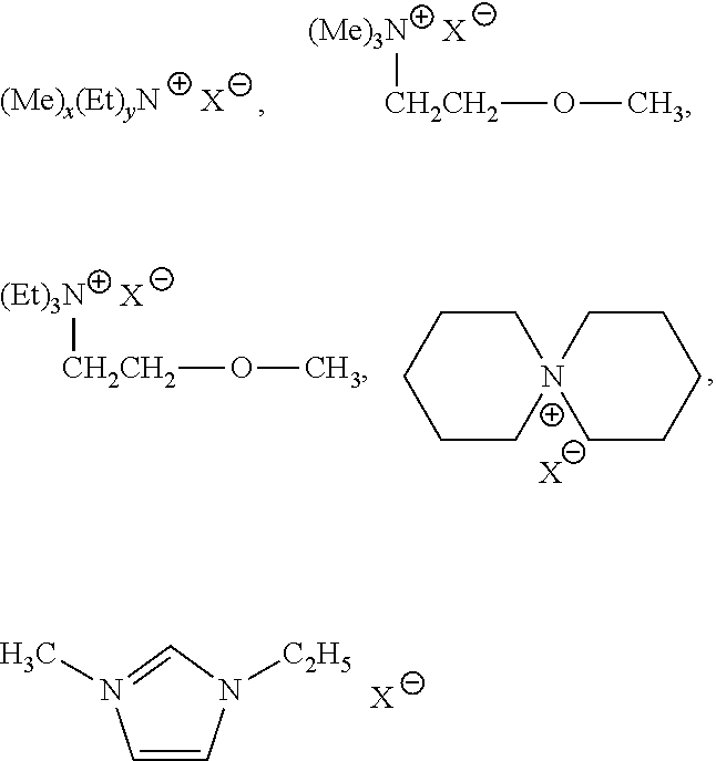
C1=CN([C2H5])C=N1C.[X].[CH2CH2](OC)[(Me)3N].[X].[X].[CH2CH2](OC)[(Et)3N].[X].C1CCCC[N+]12CCCCC2.[X]
